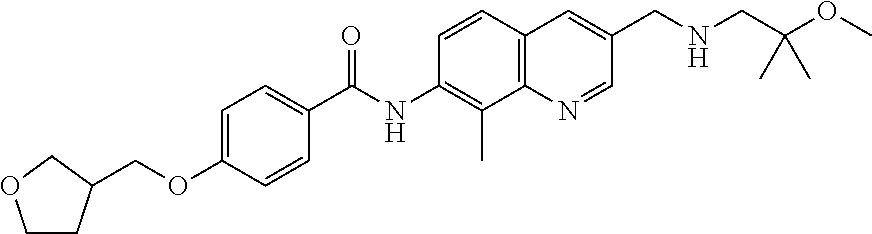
C1CC(COC2=CC=C(C(NC3=C(C)C4=C(C=C3)C=C(CNCC(OC)(C)C)C=N4)=O)C=C2)CO1
